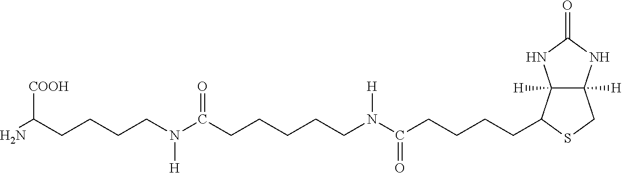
C12([H])C([H])(C(CCCCC(=O)N([H])CCCCCC(N(CCCCC(N)[COOH])[H])=O)SC1)NC(=O)N2
